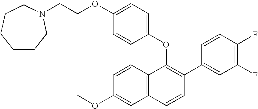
O(C1=C(C2=CC(F)=C(F)C=C2)C=CC2=C1C=CC(OC)=C2)C1=CC=C(OCCN2CCCCCC2)C=C1
